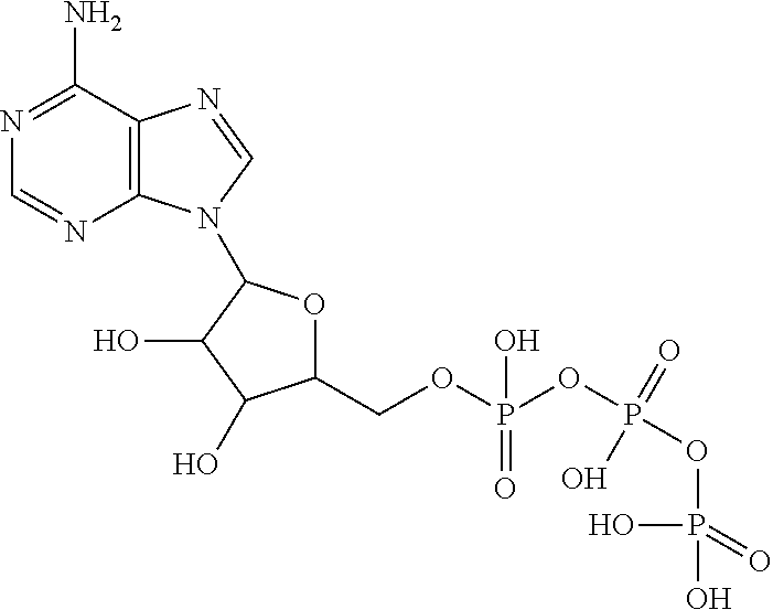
C1(N)=NC=NC2=C1N=CN2C1OC(COP(OP(OP(O)(=O)O)(=O)O)(O)=O)C(O)C1O
